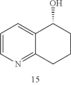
C1=CN=C2C(=C1)C(O)CCC2
